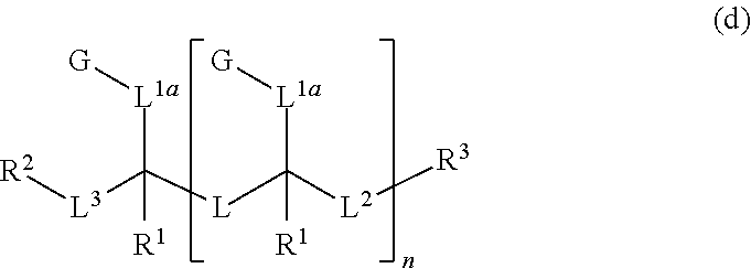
[R2][L3]C([L]C([L2][R3])([L1a][G])[R1])([R1])[L1a][G]
